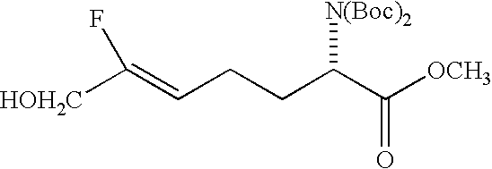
C(CCC(C([OCH3])=O)[N(Boc)2])=C([HOH2C])F
